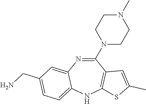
C1(N2CCN(C)CC2)=NC2=CC(CN)=CC=C2NC2=C1C=C(C)S2
